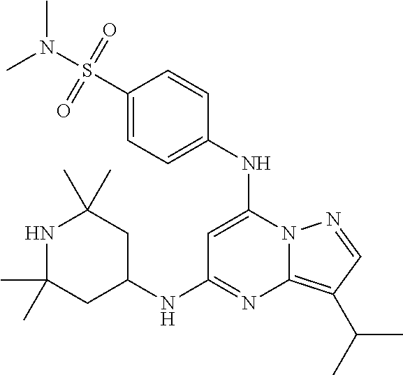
C12=C(C(C)C)C=NN1C(NC1=CC=C(S(N(C)C)(=O)=O)C=C1)=CC(NC1CC(C)(C)NC(C)(C)C1)=N2
